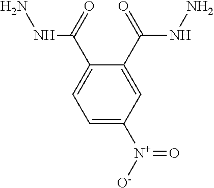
C1=C([N+]([O-])=O)C=C(C(NN)=O)C(C(NN)=O)=C1
